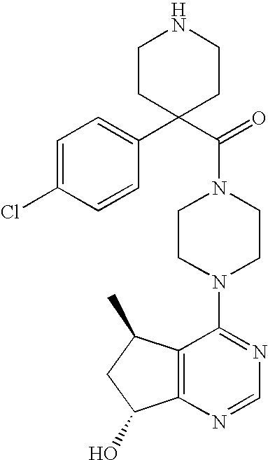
C(N1CCN(C2=NC=NC3=C2C(C)CC3O)CC1)(C1(C2=CC=C(Cl)C=C2)CCNCC1)=O
